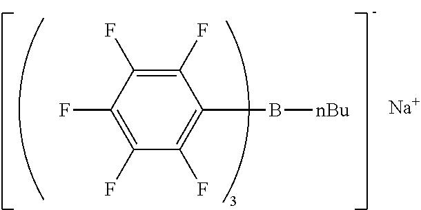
C1(F)=C(F)C(F)=C(B[nBu])C(F)=C1F.[Na]
